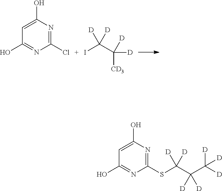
C1=C(O)N=C(Cl)N=C1O.IC(C([CD3])([D])[D])([D])[D].C1=C(O)N=C(SC(C(C([D])([D])[D])([D])[D])([D])[D])N=C1O
